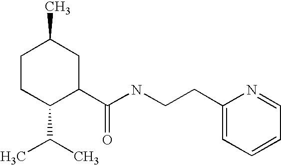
C1CC(C(C)C)C(C(NCCC2=CC=CC=N2)=O)CC1C
